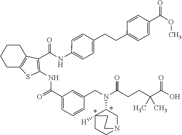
C1CC2=C(CC1)SC(NC(=O)C1=CC=CC(CN(C3C4([H])CCN(C3)CC4)C(CCC(C(O)=O)(C)C)=O)=C1)=C2C(NC1=CC=C(CCC2=CC=C(C(=O)OC)C=C2)C=C1)=O
